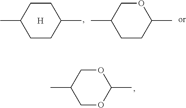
O1CC(C)COC1C.C1CC(C)CCC1C.[H].O1CC(C)CCC1C
